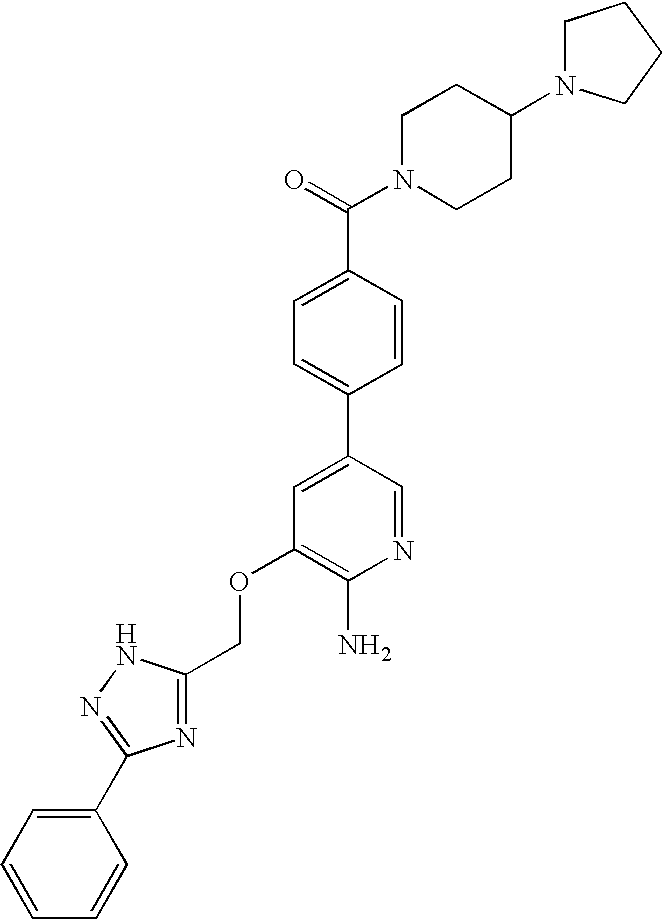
C(OC1=C(N)N=CC(C2=CC=C(C(=O)N3CCC(N4CCCC4)CC3)C=C2)=C1)C1=NC(C2=CC=CC=C2)=NN1
